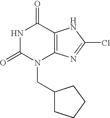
N1C(=O)N(CC2CCCC2)C2=C(C1=O)NC(Cl)=N2
